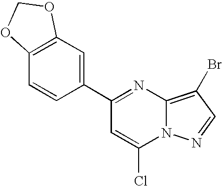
C12=C(C=C(C3=NC4=C(Br)C=NN4C(Cl)=C3)C=C1)OCO2
